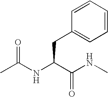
CC(NC(C(NC)=O)CC1=CC=CC=C1)=O
